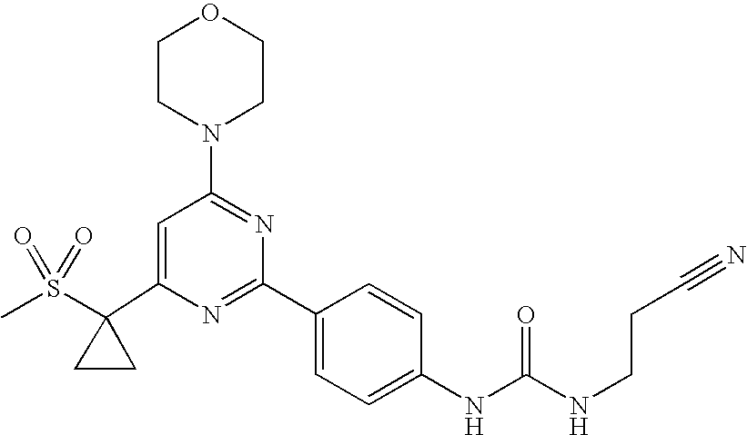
C1(C2(S(=O)(=O)C)CC2)=CC(N2CCOCC2)=NC(C2=CC=C(NC(=O)NCCC#N)C=C2)=N1
